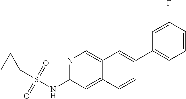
C1(C2=CC3=CN=C(NS(=O)(C4CC4)=O)C=C3C=C2)=C(C)C=CC(F)=C1
